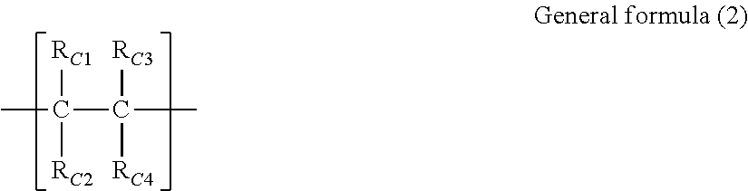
CC(C([RC3])([RC4])C)([RC1])[RC2]
